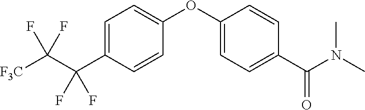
C1=C(C(C([F3C])(F)F)(F)F)C=CC(OC2=CC=C(C(N(C)C)=O)C=C2)=C1
